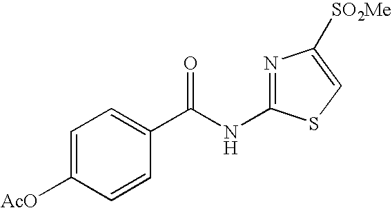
C1=C([AcO])C=CC(C(NC2=NC([SO2Me])=CS2)=O)=C1
